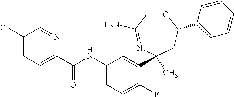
O1CC(N)=NC(C)(C2=CC(NC(C3=CC=C(Cl)C=N3)=O)=CC=C2F)CC1C1=CC=CC=C1
